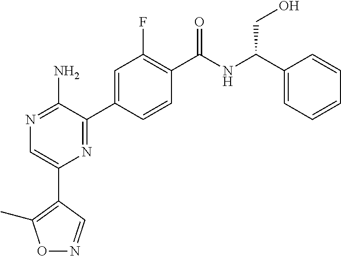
N1=C(N)C(C2=CC(F)=C(C(NC(C3=CC=CC=C3)CO)=O)C=C2)=NC(C2=C(C)ON=C2)=C1
